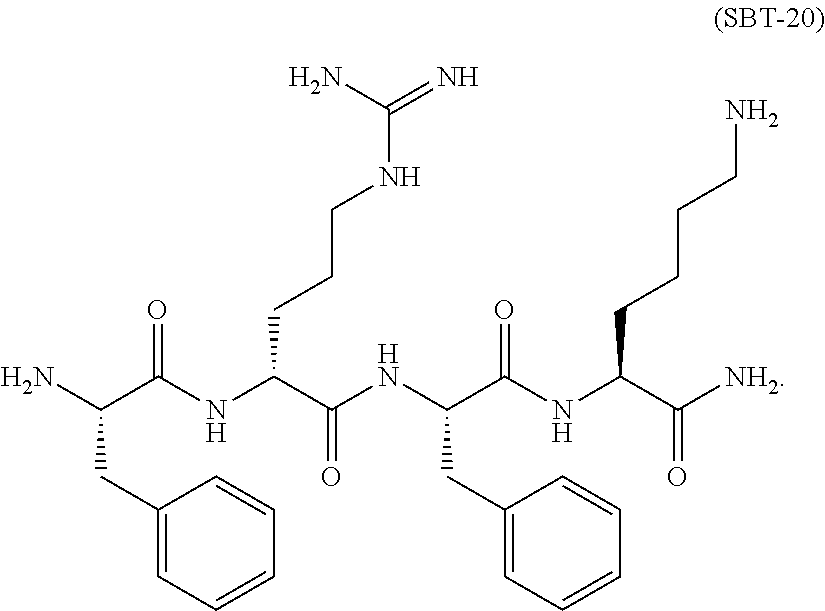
NC(C(NC(C(NC(C(NC(C([NH2])=O)CCCCN)=O)CC1=CC=CC=C1)=O)CCCNC(=N)N)=O)CC1=CC=CC=C1
